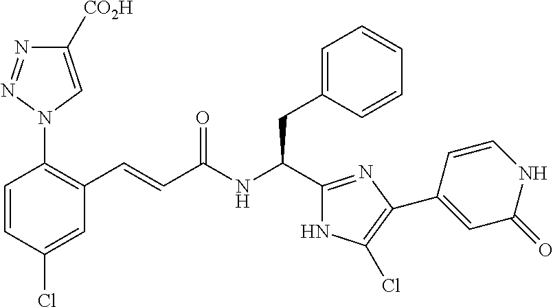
C1=CC(Cl)=CC(C=CC(NC(C2=NC(C3=CC(=O)NC=C3)=C(Cl)N2)CC2=CC=CC=C2)=O)=C1N1C=C([CO2H])N=N1
